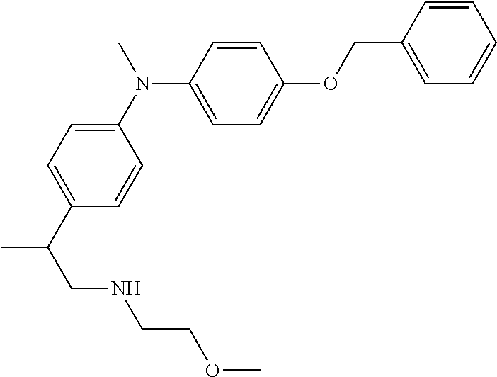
CN(C1=CC=C(C(CNCCOC)C)C=C1)C1=CC=C(OCC2=CC=CC=C2)C=C1
